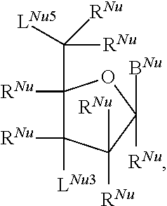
C1(C([RNu])([LNu5])[RNu])([RNu])C([RNu])([LNu3])C([RNu])([RNu])C([BNu])([RNu])O1
